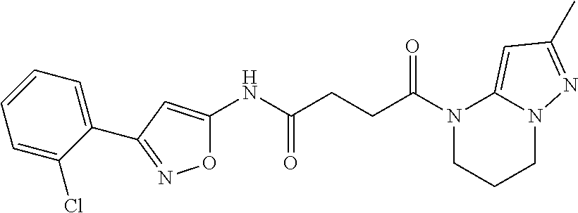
O1C(NC(CCC(N2CCCN3C2=CC(C)=N3)=O)=O)=CC(C2=CC=CC=C2Cl)=N1
